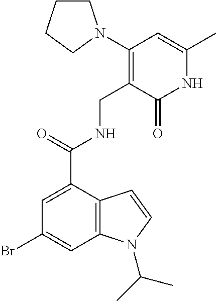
C1=C(C(NCC2=C(N3CCCC3)C=C(C)NC2=O)=O)C2=C(C=C1Br)N(C(C)C)C=C2
